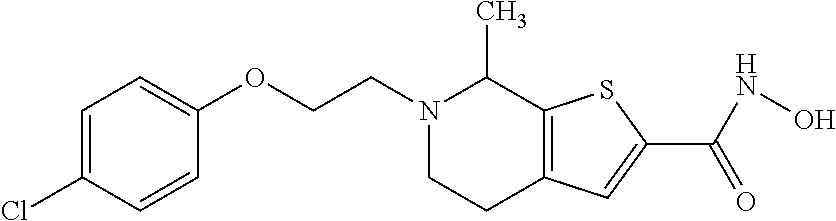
O(C1=CC=C(Cl)C=C1)CCN1CCC2=C(C1C)SC(C(NO)=O)=C2
